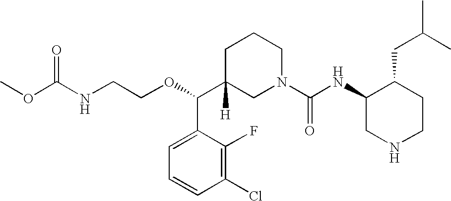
O(C(C1([H])CN(C(NC2C(CC(C)C)CCNC2)=O)CCC1)C1=CC=CC(Cl)=C1F)CCNC(OC)=O
